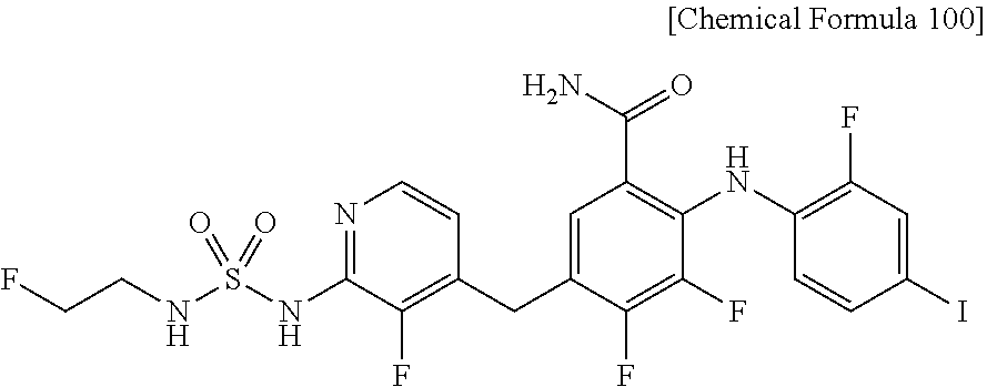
S(NC1=NC=CC(CC2=CC(C(N)=O)=C(NC3=C(F)C=C(I)C=C3)C(F)=C2F)=C1F)(NCCF)(=O)=O
